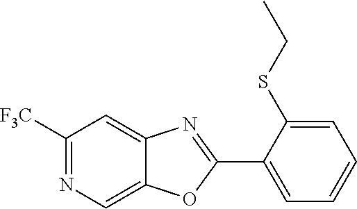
C1([F3C])=NC=C2C(=C1)N=C(C1=CC=CC=C1SCC)O2
